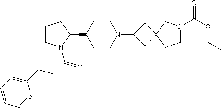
C1CN(C(=O)CCC2=CC=CC=N2)C(C2CCN(C3CC4(C3)CCN(C(OCC)=O)C4)CC2)C1
